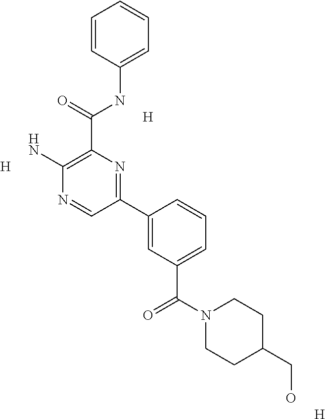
[H].C1(C(NC2=CC=CC=C2)=O)=C(N)N=CC(C2=CC(C(N3CCC(CO)CC3)=O)=CC=C2)=N1.[H].[H]
